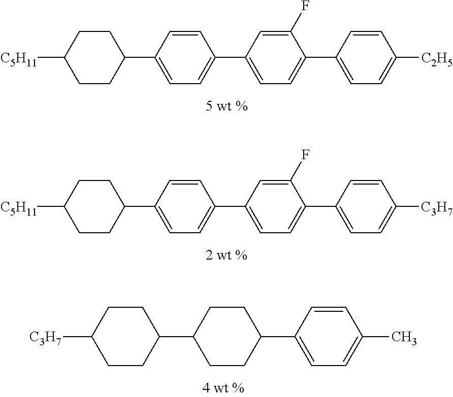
C1CC(C2=CC=C(C3=CC=C(C4=CC=C([C2H5])C=C4)C(F)=C3)C=C2)CCC1[C5H11].C1CC(C2=CC=C(C3=CC=C(C4=CC=C([C3H7])C=C4)C(F)=C3)C=C2)CCC1[C5H11].C1CC(C2CCC(C3=CC=C(C)C=C3)CC2)CCC1[C3H7]
